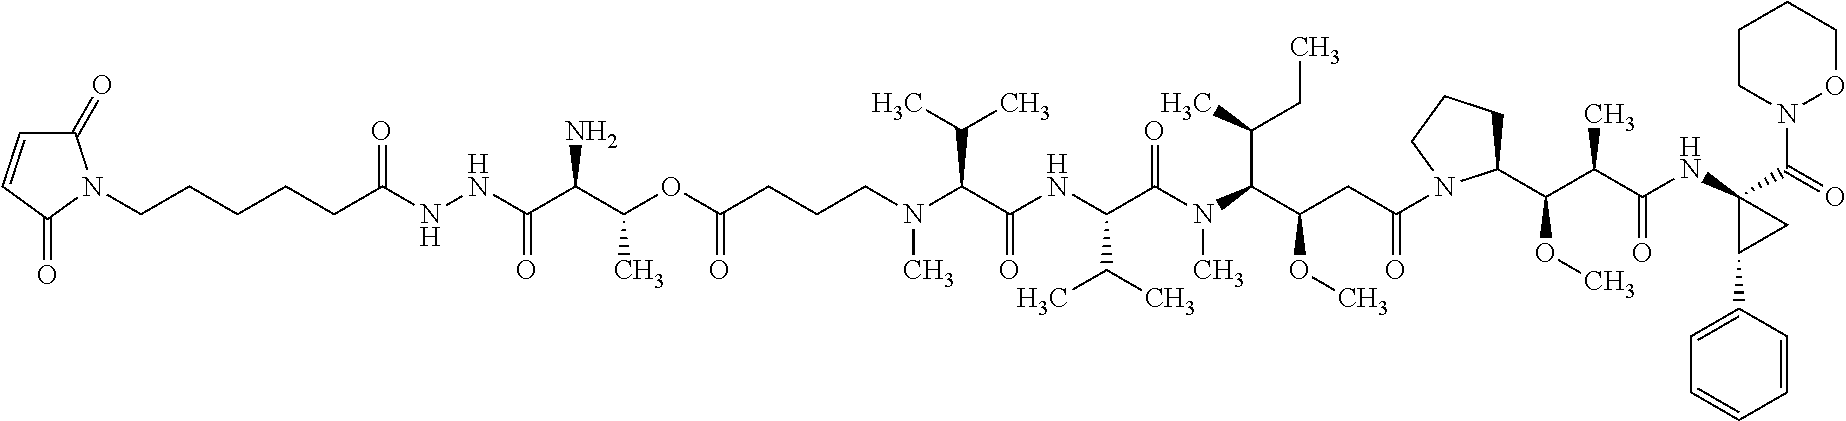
C(CCN(C(C(NC(C(N(C)C(C(CC)C)C(OC)CC(=O)N1C(C(OC)C(C(=O)NC2(C(=O)N3OCCCC3)CC2C2=CC=CC=C2)C)CCC1)=O)C(C)C)=O)C(C)C)C)C(=O)OC(C)C(C(NNC(CCCCCN1C(=O)C=CC1=O)=O)=O)N
